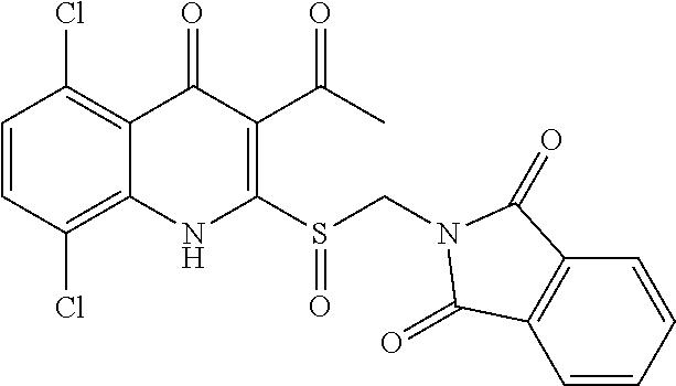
C1=CC(Cl)=C2C(=C1Cl)C(=O)C(C(=O)C)=C(S(CN1C(=O)C3=C(C=CC=C3)C1=O)=O)N2
